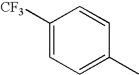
C1([CF3])=CC=C(C)C=C1
